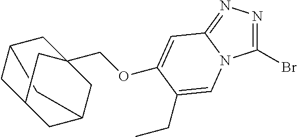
C12CC3CC(C1)CC(COC1=CC4=NN=C(Br)N4C=C1CC)(C2)C3
